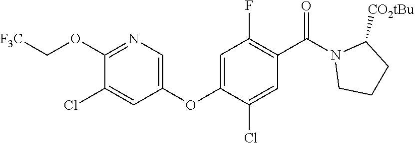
C1(OC2=CC(F)=C(C(N3CCCC3[CO2tBu])=O)C=C2Cl)=CN=C(OC[F3C])C(Cl)=C1
